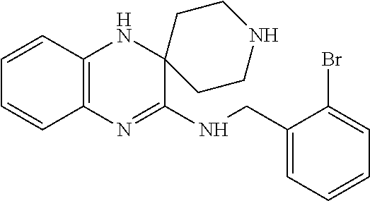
C12=C(N=C(NCC3=CC=CC=C3Br)C3(N1)CCNCC3)C=CC=C2
